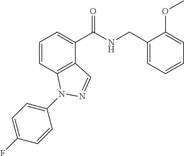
C1=CC2=C(C(C(NCC3=CC=CC=C3OC)=O)=C1)C=NN2C1=CC=C(F)C=C1
